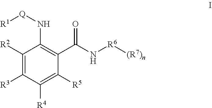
C1([R2])=C([R3])C([R4])=C([R5])C(C(N[R6][(R7)n])=O)=C1N[Q][R1]
